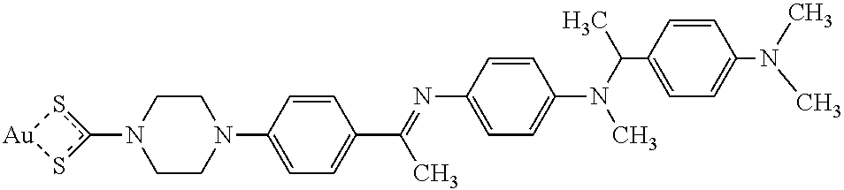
C1CN(C2=CC=C(C(=NC3=CC=C(N(C(C4=CC=C(N(C)C)C=C4)C)C)C=C3)C)C=C2)CCN1c1s[Au]s1
